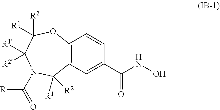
C12=C(C=C(C(NO)=O)C=C1)C([R1])([R2])N(C(=O)[R])C([R1])([R2])C([R2])([R1])O2
